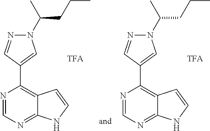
N1=CN=C2C(=C1C1=CN(C(C)CCC)N=C1)C=CN2.N1=CN=C2C(=C1C1=CN(C(C)CCC)N=C1)C=CN2
